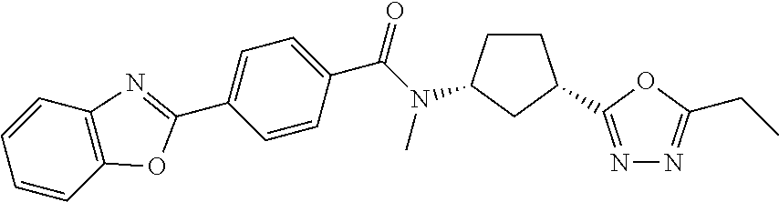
C1(C2=NC3=C(C=CC=C3)O2)=CC=C(C(=O)N(C)C2CCC(C3=NN=C(CC)O3)C2)C=C1
